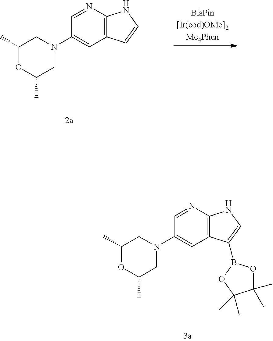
C1=NC2=C(C=C1N1CC(C)OC(C)C1)C=CN2.C1=NC2=C(C=C1N1CC(C)OC(C)C1)C(B1OC(C)(C)C(C)(C)O1)=CN2
